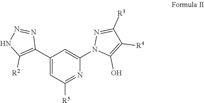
C1(C2=C([R2])NN=N2)=CC([R5])=NC(N2C(O)=C([R4])C([R3])=N2)=C1
